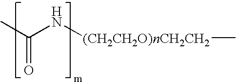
C(N[(CH2CH2O)nCH2CH2]C)(=O)C
